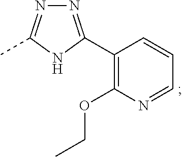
C1(C2=NN=C(C)N2)=C(OCC)N=CC=C1
